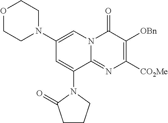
C1(N2CCOCC2)=CN2C(=NC([CO2Me])=C([OBn])C2=O)C(N2C(=O)CCC2)=C1
